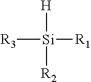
[R3][Si]([R1])([H])[R2]
